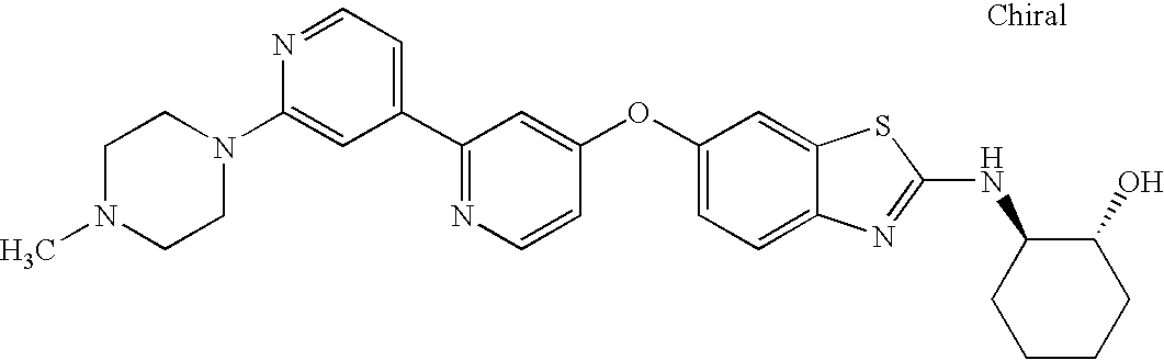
N1=C(C2=CC=NC(N3CCN(C)CC3)=C2)C=C(OC2=CC=C3C(=C2)SC(NC2CCCCC2O)=N3)C=C1
